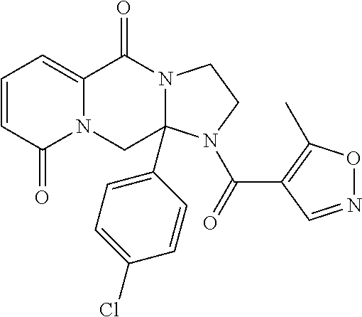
C12=CC=CC(=O)N1CC1(C3=CC=C(Cl)C=C3)N(C2=O)CCN1C(=O)C1=C(C)ON=C1
